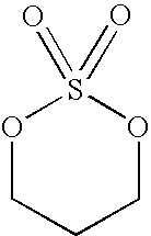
O1CCCOS1(=O)=O
